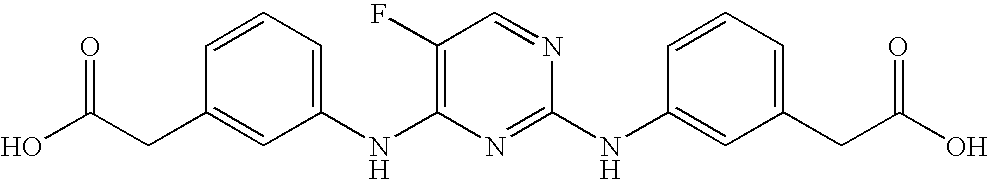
C(C1=CC(NC2=C(F)C=NC(NC3=CC(CC(O)=O)=CC=C3)=N2)=CC=C1)C(O)=O
